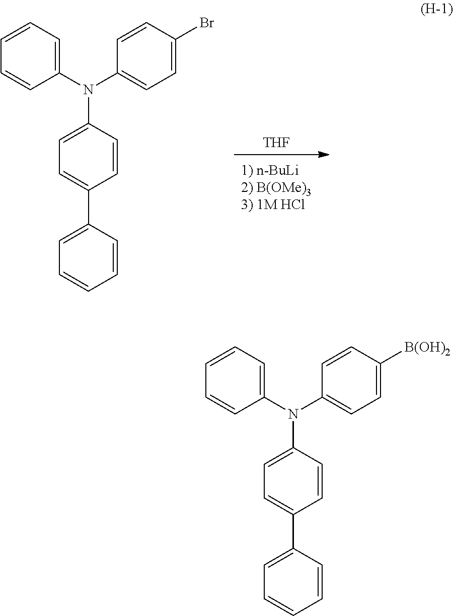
[THF].C1(N(C2=CC=C(Br)C=C2)C2=CC=C(C3=CC=CC=C3)C=C2)=CC=CC=C1.C1(N(C2=CC=C([B(OH)2])C=C2)C2=CC=C(C3=CC=CC=C3)C=C2)=CC=CC=C1
